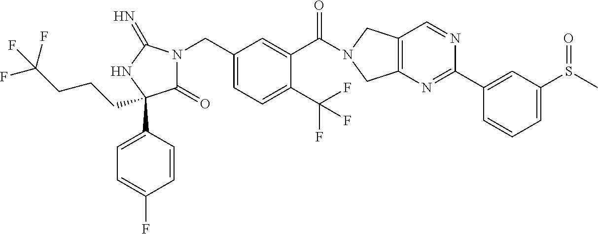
C(C1=CC=C(C(F)(F)F)C(C(=O)N2CC3=C(C2)N=C(C2=CC(S(C)=O)=CC=C2)N=C3)=C1)N1C(=O)C(C2=CC=C(F)C=C2)(CCCC(F)(F)F)NC1=N
